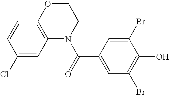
N1(C(=O)C2=CC(Br)=C(O)C(Br)=C2)CCOC2=C1C=C(Cl)C=C2
